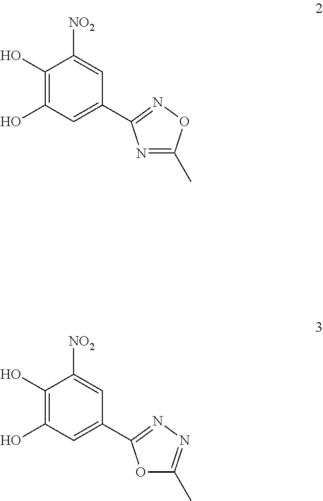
C1(O)=C(O)C=C(C2=NOC(C)=N2)C=C1[NO2].C1(O)=C(O)C=C(C2=NN=C(C)O2)C=C1[NO2]
